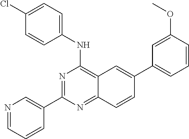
C12=C(NC3=CC=C(Cl)C=C3)N=C(C3=CN=CC=C3)N=C1C=CC(C1=CC=CC(OC)=C1)=C2
